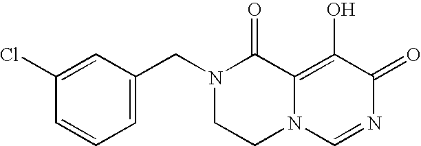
C1=C(Cl)C=CC=C1CN1CCN2C(=C(O)C(=O)N=C2)C1=O
